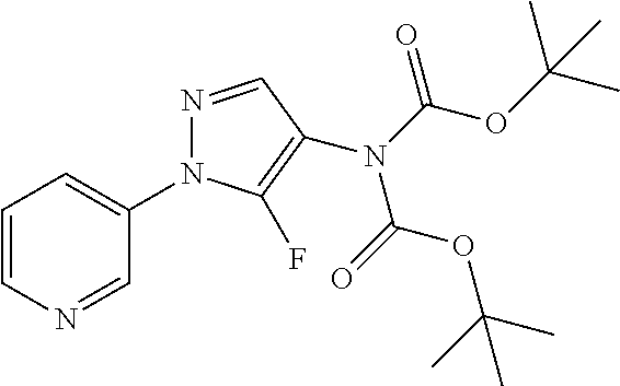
C1=CN=CC(N2N=CC(N(C(OC(C)(C)C)=O)C(=O)OC(C)(C)C)=C2F)=C1
